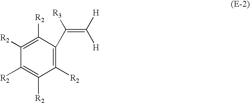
C1([R2])=C([R2])C(C(=C([H])[H])[R3])=C([R2])C([R2])=C1[R2]
